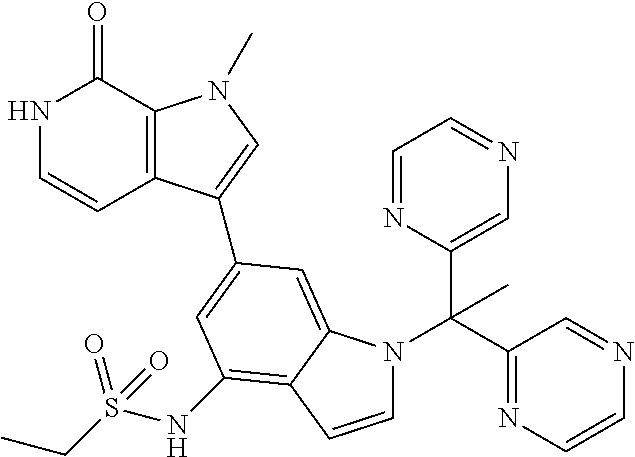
N1C=CC2=C(C1=O)N(C)C=C2C1=CC(NS(CC)(=O)=O)=C2C(=C1)N(C(C1=NC=CN=C1)(C1=CN=CC=N1)C)C=C2
